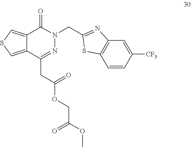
N1=C(CC(OCC(OC)=O)=O)C2=CSC=C2C(=O)N1CC1=NC2=C(C=CC([CF3])=C2)S1
